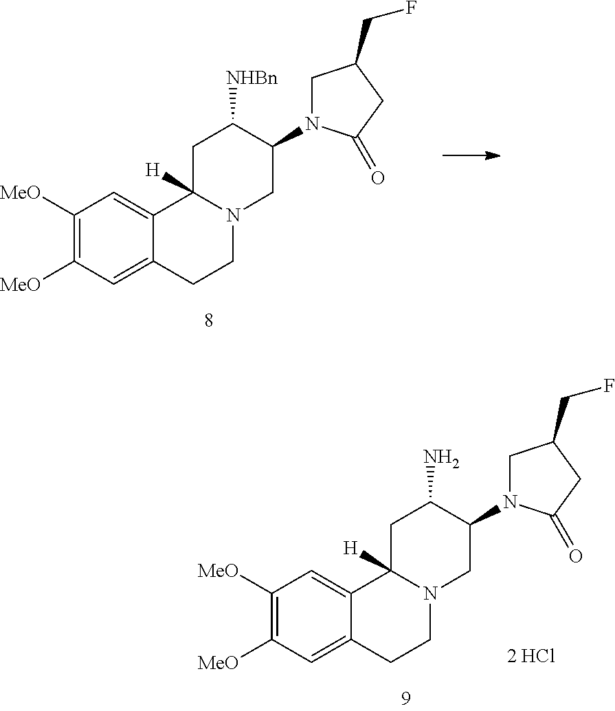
C1([MeO])=C([MeO])C=C2C(=C1)C1([H])N(CC2)CC(N2CC(CF)CC2=O)C([NHBn])C1.C1([MeO])=C([MeO])C=C2C(=C1)C1([H])N(CC2)CC(N2CC(CF)CC2=O)C(N)C1
